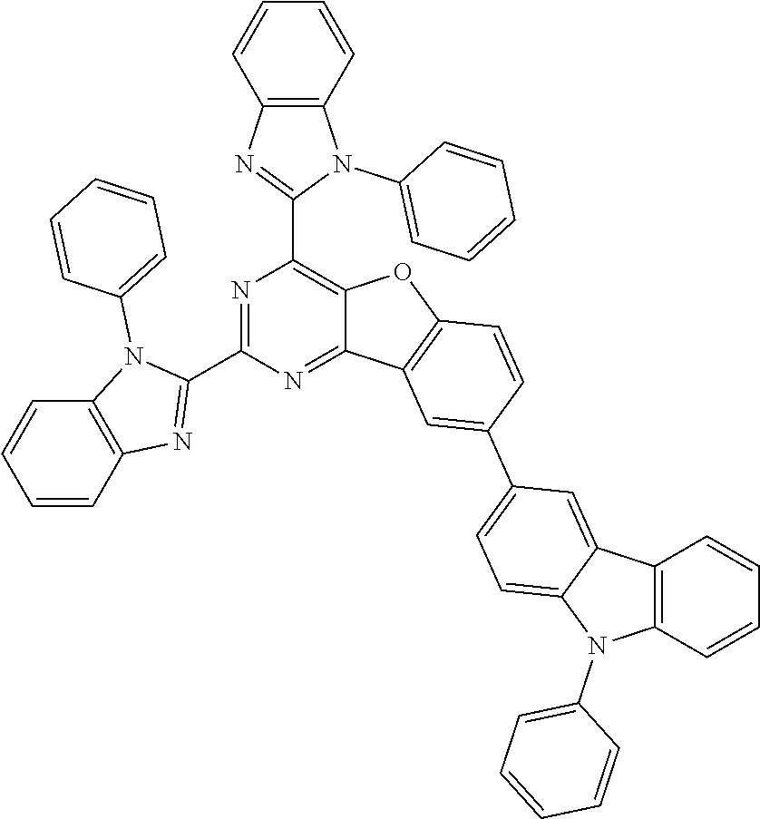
N1=C(C2=NC3=C(N2C2=CC=CC=C2)C=CC=C3)N=C2C(=C1C1=NC3=C(N1C1=CC=CC=C1)C=CC=C3)OC1=C2C=C(C2=CC=C3C(=C2)C2=C(N3C3=CC=CC=C3)C=CC=C2)C=C1
